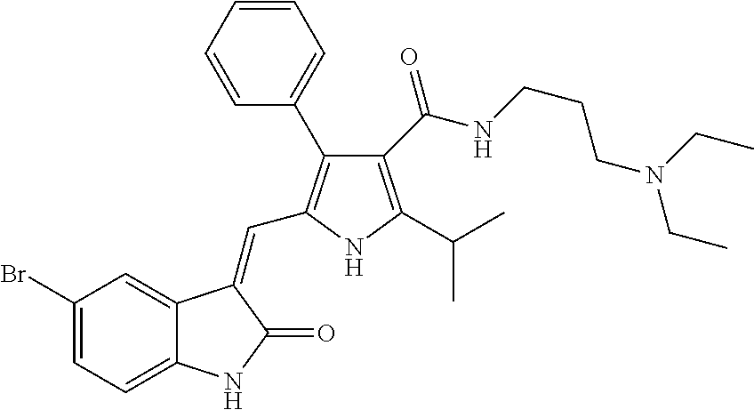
C1(Br)=CC=C2C(=C1)C(=CC1=C(C3=CC=CC=C3)C(C(NCCCN(CC)CC)=O)=C(C(C)C)N1)C(=O)N2
